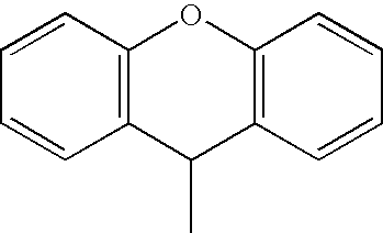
C1=CC=CC2=C1OC1=C(C2C)C=CC=C1
